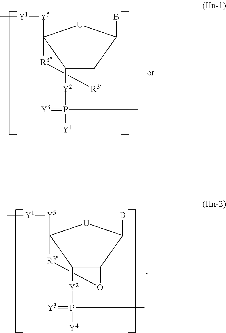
BC1C2[R3][R3]C([Y5][Y1]C)([U]1)C2[Y2]P(C)([Y4])=[Y3].BC1C2O[R3]C([Y5][Y1]C)([U]1)C2[Y2]P(C)([Y4])=[Y3]
